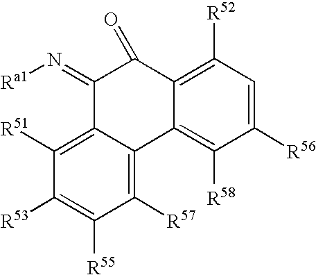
C1(=N[Ra1])C2=C([R51])C([R53])=C([R55])C([R57])=C2C2=C([R58])C([R56])=CC([R52])=C2C1=O
